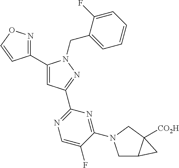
C1(C2=NOC=C2)=CC(C2=NC=C(F)C(N3CC4C([CO2H])(C3)C4)=N2)=NN1CC1=CC=CC=C1F
